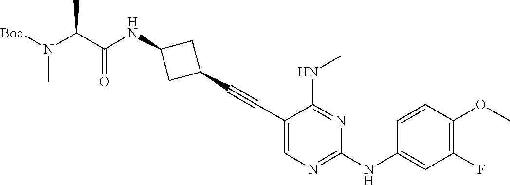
C1(C#CC2CC(NC(C(N([Boc])C)C)=O)C2)=CN=C(NC2=CC(F)=C(OC)C=C2)N=C1NC
